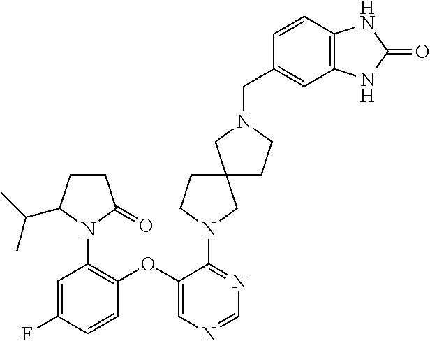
C1(OC2=C(N3C(C(C)C)CCC3=O)C=C(F)C=C2)=CN=CN=C1N1CCC2(CCN(CC3=CC4=C(C=C3)NC(=O)N4)C2)C1
